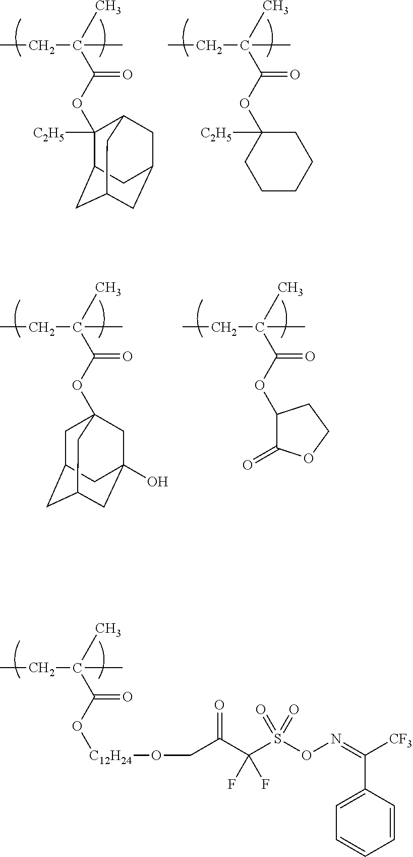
CCC(C)(C(=O)OC1([C2H5])C2CC3CC(CC1C3)C2)C.CCC(C)(C(=O)OC1([C2H5])CCCCC1)C.CCC(C)(C(=O)OC12CC3CC(CC(O)(C1)C3)C2)C.CCC(C)(C(=O)OC1C(=O)OCC1)C.CCC(C)(C(=O)O[C12H24]OCC(C(S(ON=C(C1=CC=CC=C1)[CF3])(=O)=O)(F)F)=O)C
